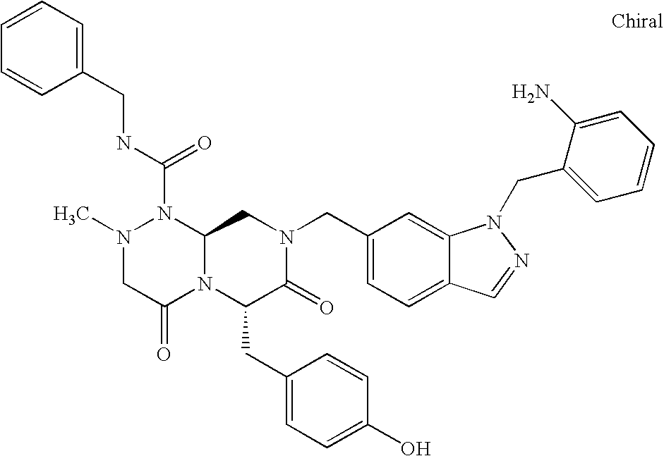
N(C(N1N(C)CC(=O)N2C1CN(CC1=CC=C3C(=C1)N(CC1=CC=CC=C1N)N=C3)C(=O)C2CC1=CC=C(O)C=C1)=O)CC1=CC=CC=C1
